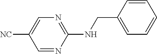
C1=NC(NCC2=CC=CC=C2)=NC=C1[NC]
